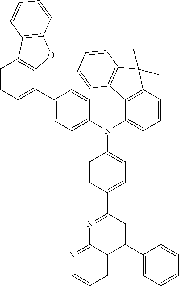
C1(C2=CC=CC3=C2OC2=C3C=CC=C2)=CC=C(N(C2=CC=CC3=C2C2=C(C3(C)C)C=CC=C2)C2=CC=C(C3=NC4=NC=CC=C4C(C4=CC=CC=C4)=C3)C=C2)C=C1
